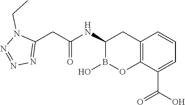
C1(NC(CC2=NN=NN2CC)=O)B(O)OC2=C(C1)C=CC=C2C(O)=O
